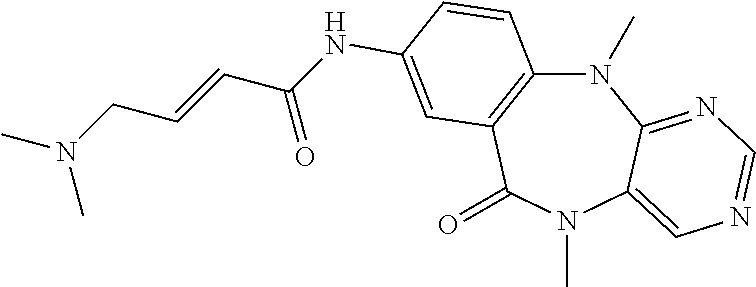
N1(C)C2=C(C(=O)N(C)C3=CN=CN=C13)C=C(NC(C=CCN(C)C)=O)C=C2
